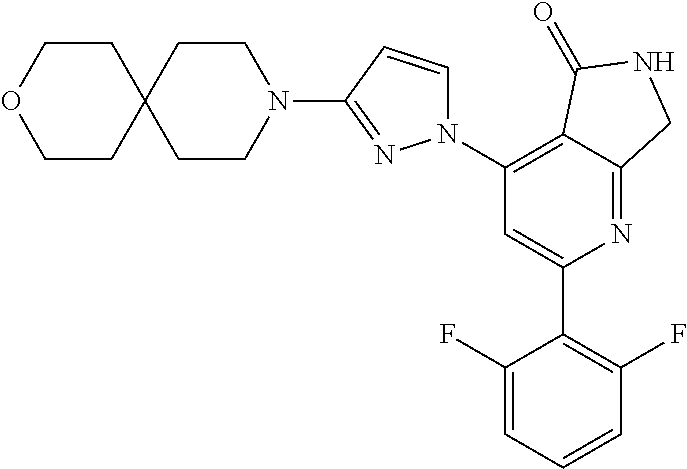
C1(C2=C(F)C=CC=C2F)=CC(N2C=CC(N3CCC4(CC3)CCOCC4)=N2)=C2C(=N1)CNC2=O
